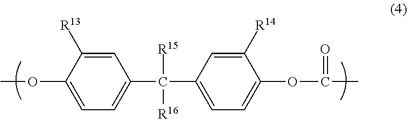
C1=C(OC)C([R13])=CC(C(C2=CC=C(OC(C)=O)C([R14])=C2)([R15])[R16])=C1
